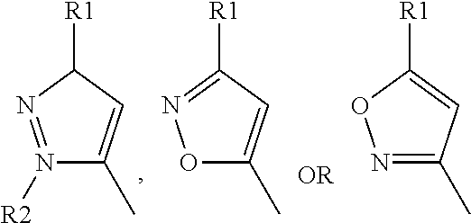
N1([R2])=NC([R1])C=C1C.O1C(C)=CC([R1])=N1.N1=C(C)C=C([R1])O1
